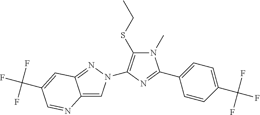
N1(C)C(SCC)=C(N2C=C3C(=N2)C=C(C(F)(F)F)C=N3)N=C1C1=CC=C(C(F)(F)F)C=C1
